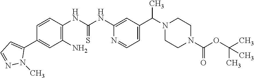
C1(C2=CC=NN2C)=CC(N)=C(NC(NC2=CC(C(N3CCN(C(OC(C)(C)C)=O)CC3)C)=CC=N2)=S)C=C1
